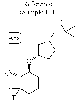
NC1C(F)(F)CCCC1OC1CN(CC2(F)CC2)CC1
